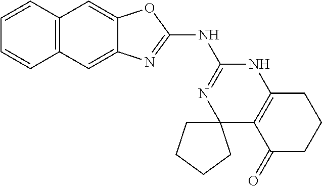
C12=CC3=C(C=C1OC(NC1=NC4(C5=C(N1)CCCC5=O)CCCC4)=N2)C=CC=C3
